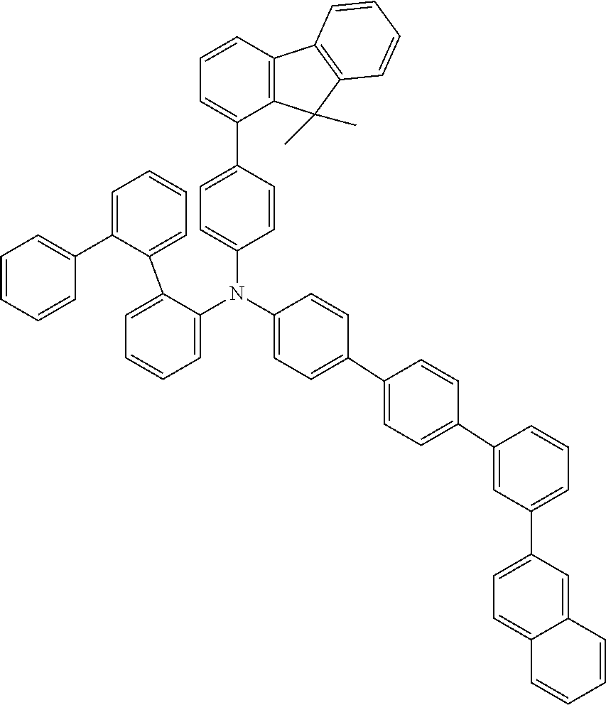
C12=C(C(C3=CC=C(N(C4=CC=CC=C4C4=CC=CC=C4C4=CC=CC=C4)C4=CC=C(C5=CC=C(C6=CC(C7=CC=C8C(=C7)C=CC=C8)=CC=C6)C=C5)C=C4)C=C3)=CC=C1)C(C)(C)C1=C2C=CC=C1
